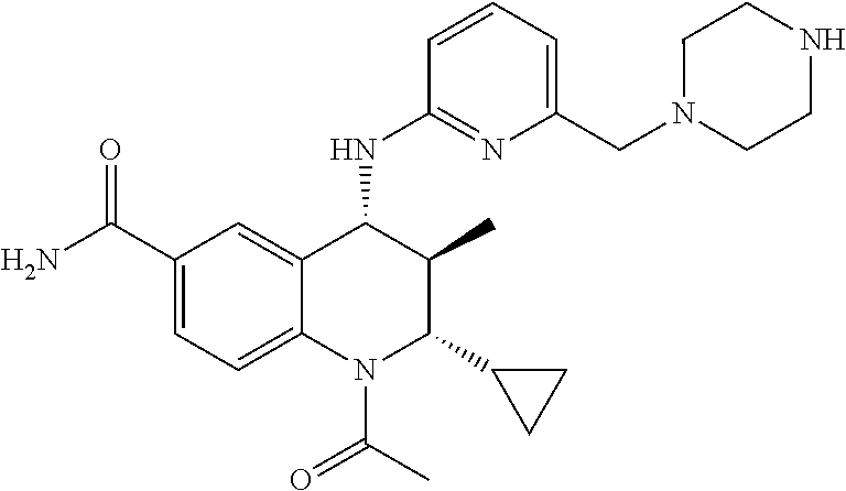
C1(C(N)=O)=CC=C2C(=C1)C(NC1=NC(CN3CCNCC3)=CC=C1)C(C)C(C1CC1)N2C(C)=O
